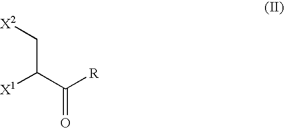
[X1]C(C([R])=O)C[X2]
